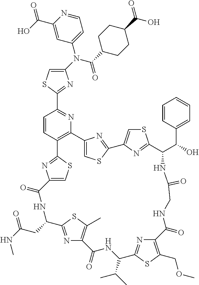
C1(N(C2=CC=NC(C(O)=O)=C2)C(=O)C2CCC(C(O)=O)CC2)=CSC(C2=NC3=C(C=C2)C2=NC(=CS2)C(=O)NC(CC(NC)=O)C2=NC(=C(C)S2)C(=O)NC(C(C)C)C2=NC(=C(COC)S2)C(=O)NCC(=O)NC(C(C2=CC=CC=C2)O)C2=NC(=CS2)C2=NC3=CS2)=N1
